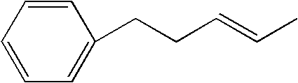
C1=CC=CC=C1CCC=CC
